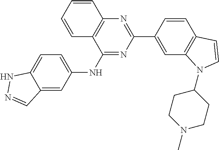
C1(NC2=CC=C3C(=C2)C=NN3)=NC(C2=CC3=C(C=C2)C=CN3C2CCN(C)CC2)=NC2=C1C=CC=C2
